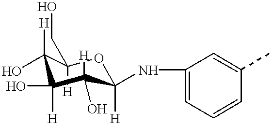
C1([H])(O)C(O)([H])C([H])(O)C([H])(NC2=CC=CC(C)=C2)OC1(CO)[H]
